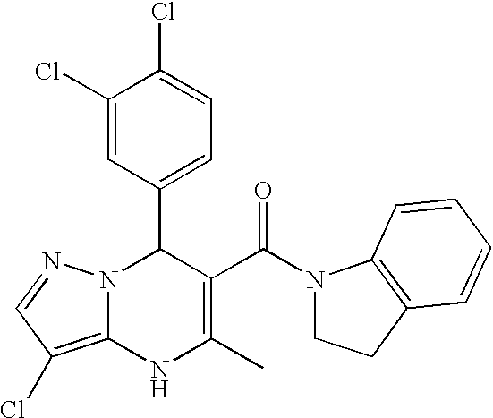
C1(Cl)=CC(C2N3C(=C(Cl)C=N3)NC(C)=C2C(=O)N2CCC3=C2C=CC=C3)=CC=C1Cl
